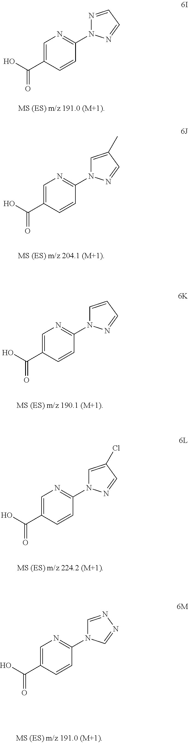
C1=C(C(O)=O)C=CC(N2N=CC=N2)=N1.C1=C(C(O)=O)C=CC(N2C=C(C)C=N2)=N1.C1=C(C(O)=O)C=CC(N2C=CC=N2)=N1.C1=C(C(O)=O)C=CC(N2C=C(Cl)C=N2)=N1.C1=C(C(O)=O)C=CC(N2C=NN=C2)=N1
